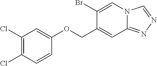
C1(COC2=CC(Cl)=C(Cl)C=C2)=CC2=NN=CN2C=C1Br
